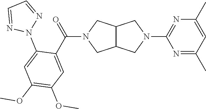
C12C(CN(C3=NC(C)=CC(C)=N3)C1)CN(C(C1=CC(OC)=C(OC)C=C1N1N=CC=N1)=O)C2
